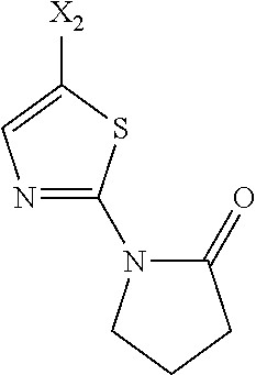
C1([X2])=CN=C(N2C(=O)CCC2)S1
